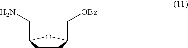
C1CC(CN)OC1C[OBz]
